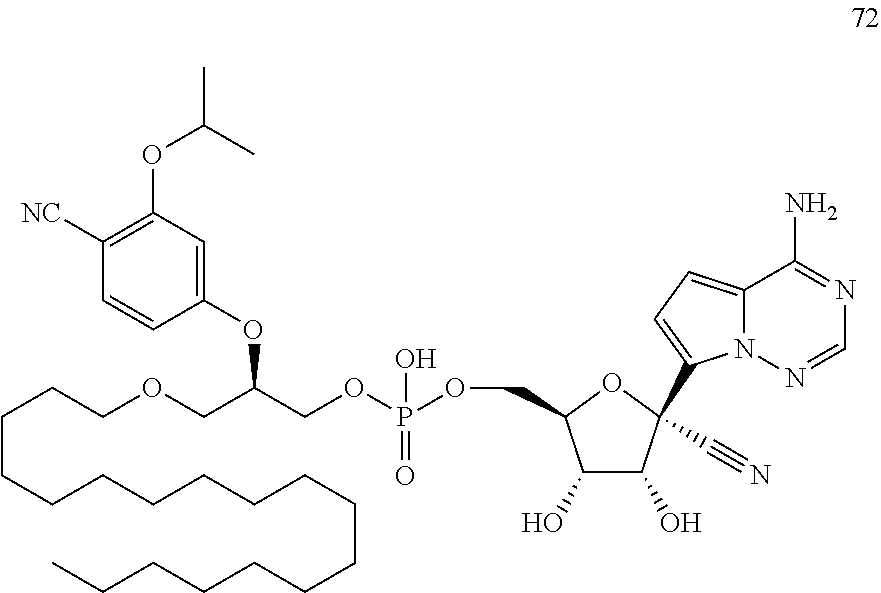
C1=CC([NC])=C(OC(C)C)C=C1OC(COCCCCCCCCCCCCCCCCCC)COP(OCC1C(O)C(O)C(C#N)(C2=CC=C3N2N=CN=C3N)O1)(O)=O
